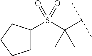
C1C(S(C(C(C)C)(C)C)(=O)=O)CCC1
